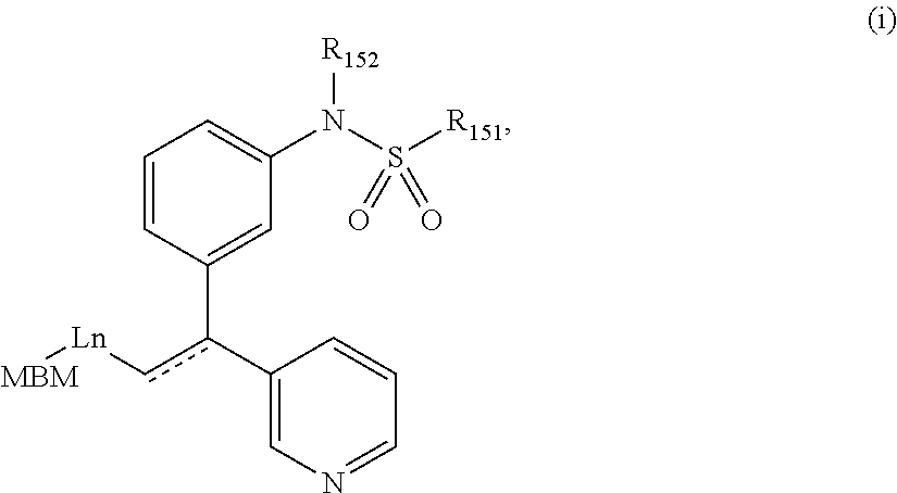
C1=CC(c(C2=CN=CC=C2)c[Ln][MBM])=CC(N(S([R151])(=O)=O)[R152])=C1
